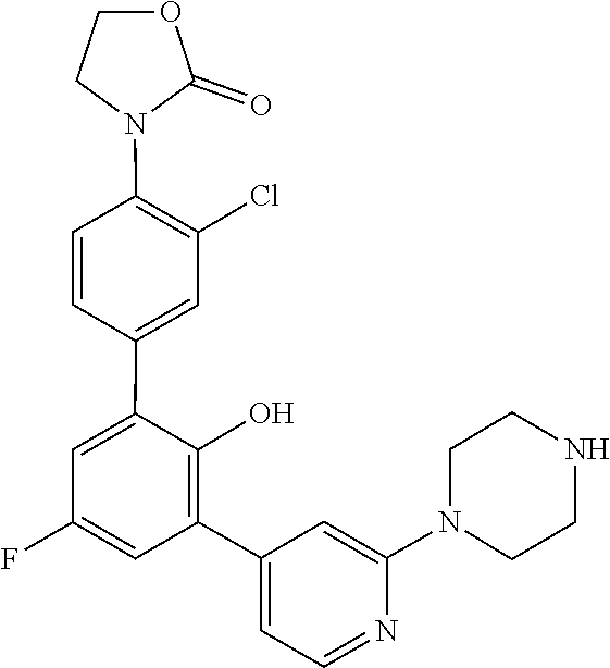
N1(C2=CC(C3=C(O)C(C4=CC(Cl)=C(N5CCOC5=O)C=C4)=CC(F)=C3)=CC=N2)CCNCC1
